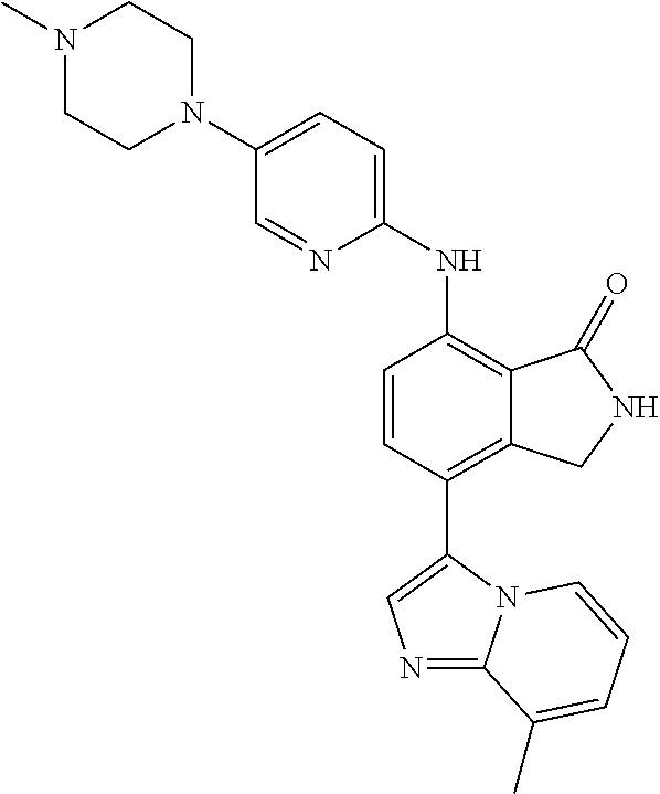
N1(C)CCN(C2=CC=C(NC3=C4C(=C(C5=CN=C6N5C=CC=C6C)C=C3)CNC4=O)N=C2)CC1
